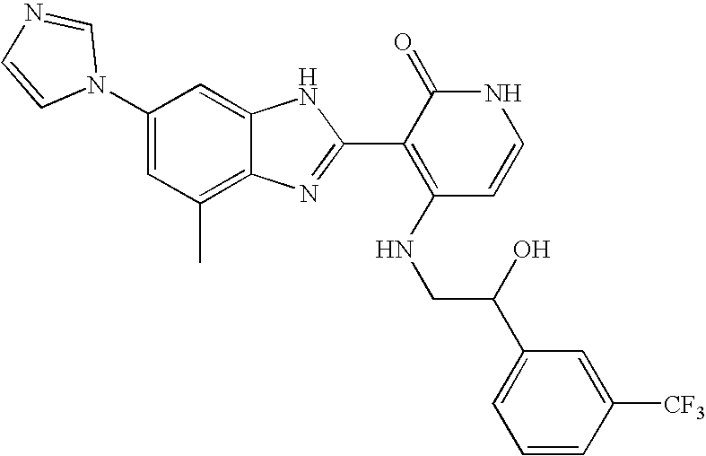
C1(C)=C2C(=CC(N3C=NC=C3)=C1)NC(C1=C(NCC(C3=CC=CC([CF3])=C3)O)C=CNC1=O)=N2
